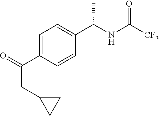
C(C1=CC=C(C(NC([CF3])=O)C)C=C1)(=O)CC1CC1
